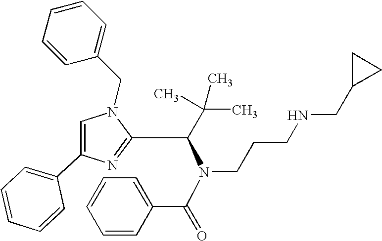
C1=C(C2=CC=CC=C2)N=C(C(C(C)(C)C)N(C(=O)C2=CC=CC=C2)CCCNCC2CC2)N1CC1=CC=CC=C1
